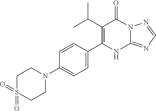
C1(C(C)C)=C(C2=CC=C(N3CCS(=O)(=O)CC3)C=C2)NC2=NC=NN2C1=O
